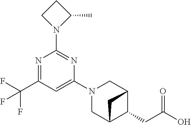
N1=C(C(F)(F)F)C=C(N2CC3C(CC(O)=O)C(C2)C3)N=C1N1C(C)CC1
